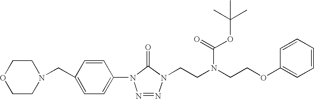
C1(N2N=NN(CCN(CCOC3=CC=CC=C3)C(=O)OC(C)(C)C)C2=O)=CC=C(CN2CCOCC2)C=C1
